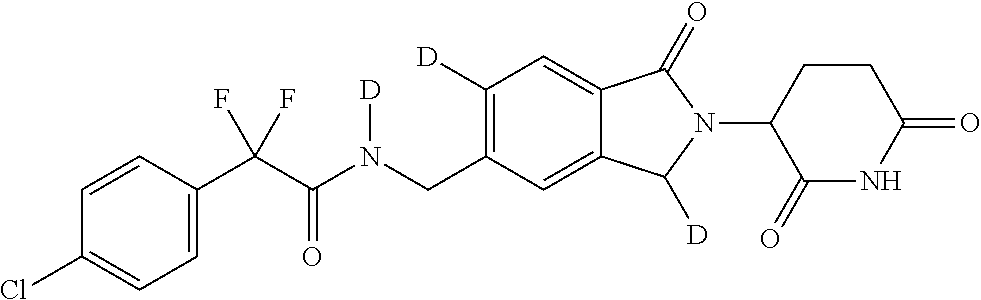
C1=CC(C(C(N(CC2=C([D])C=C3C(=C2)C([D])N(C2C(=O)NC(=O)CC2)C3=O)[D])=O)(F)F)=CC=C1Cl
